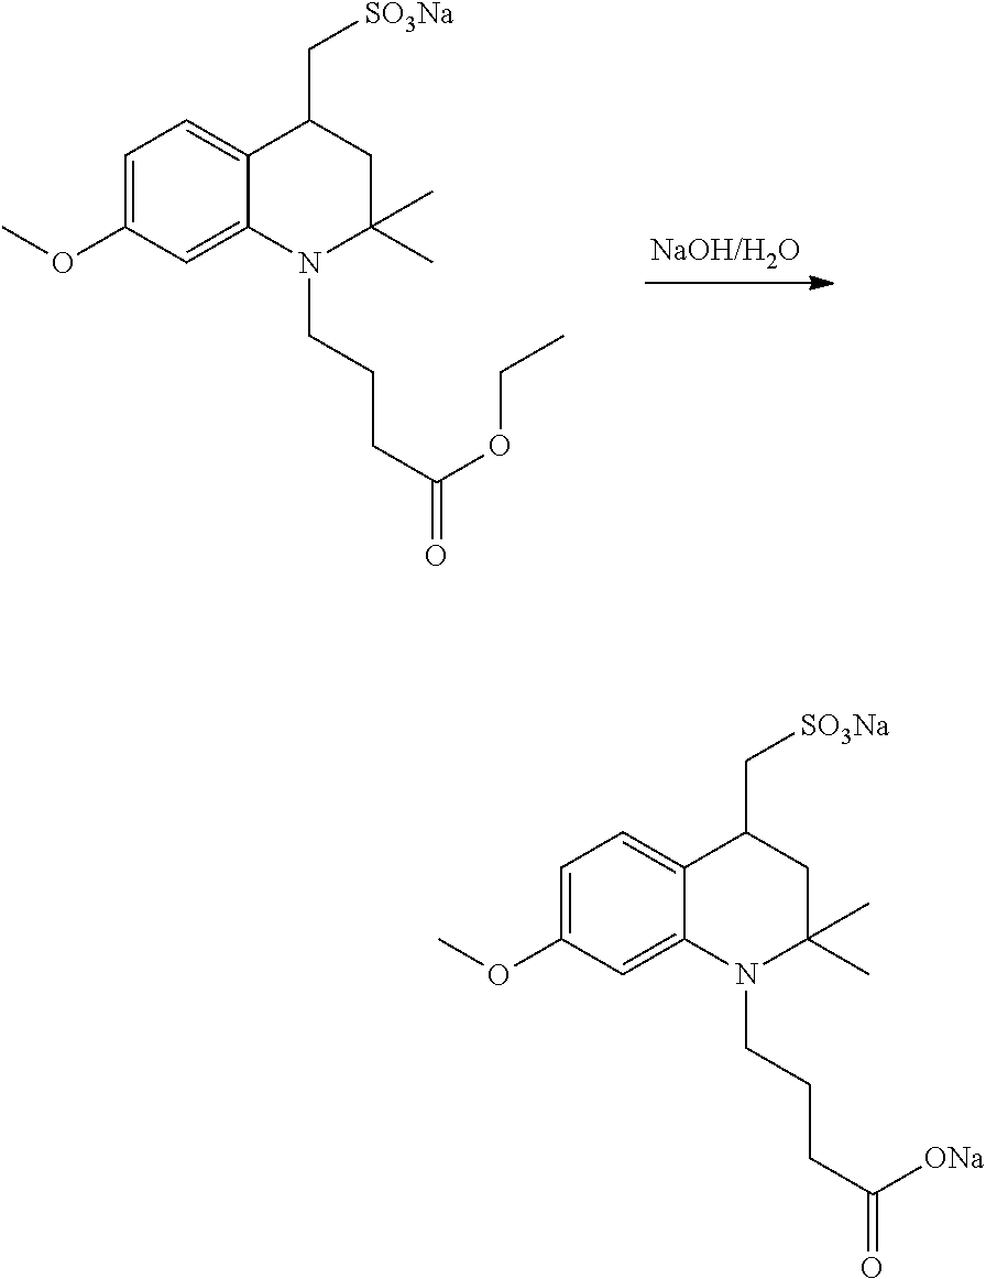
C1=C(OC)C=C2C(=C1)C(C[SO3Na])CC(C)(C)N2CCCC(=O)OCC.C1=C(OC)C=C2C(=C1)C(C[SO3Na])CC(C)(C)N2CCCC(=O)[ONa]
